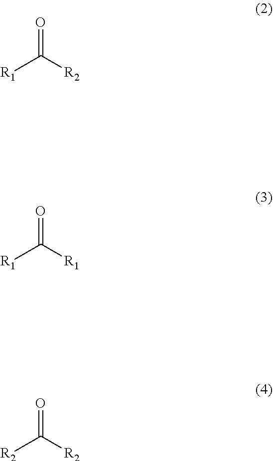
[R1]C([R2])=O.[R1]C([R1])=O.[R2]C([R2])=O
